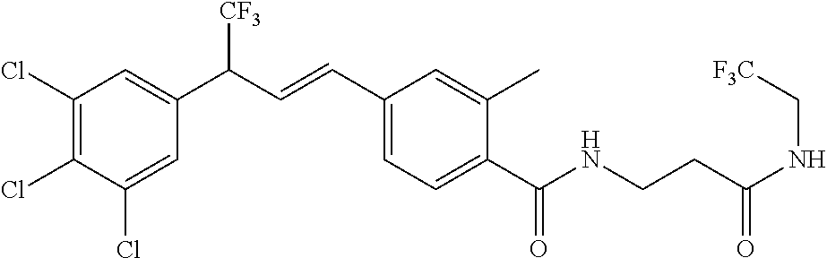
C1(Cl)=C(Cl)C(Cl)=CC(C(C=CC2=CC=C(C(NCCC(NC[F3C])=O)=O)C(C)=C2)[CF3])=C1
